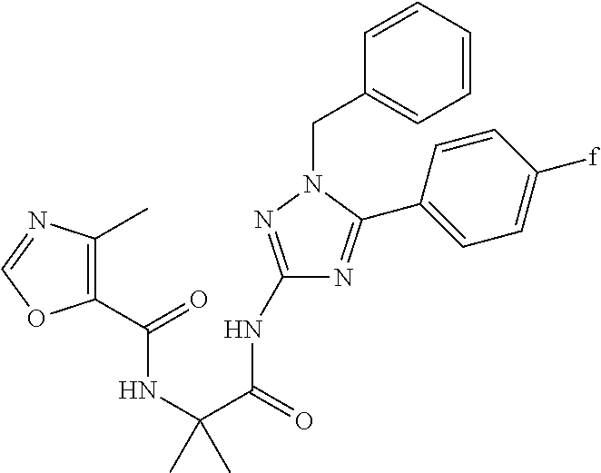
C1(NC(=O)C(NC(=O)C2=C(C)N=CO2)(C)C)=NN(CC2=CC=CC=C2)C(C2=CC=C([f])C=C2)=N1
